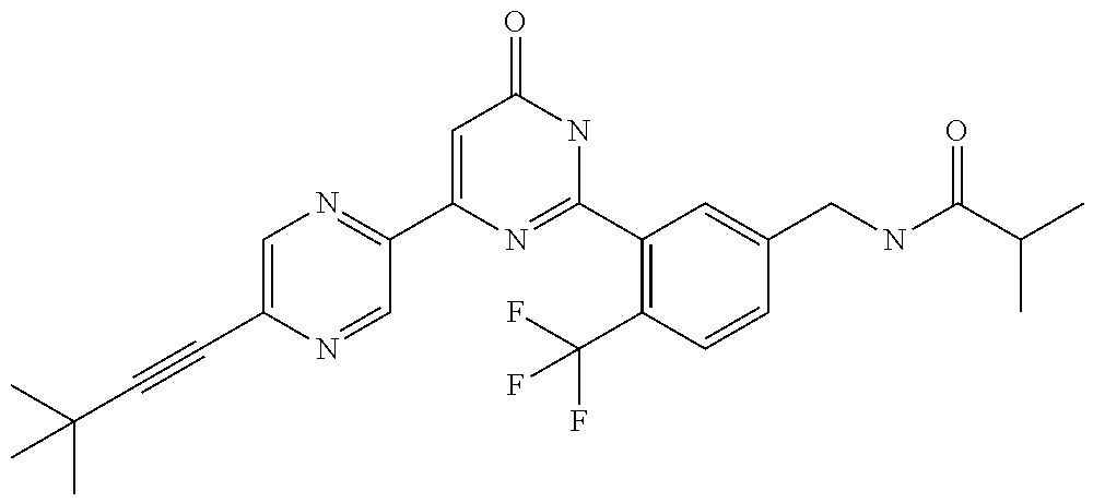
C1(C2=NC=C(C#CC(C)(C)C)N=C2)=CC(=O)NC(C2=C(C(F)(F)F)C=CC(CNC(C(C)C)=O)=C2)=N1
